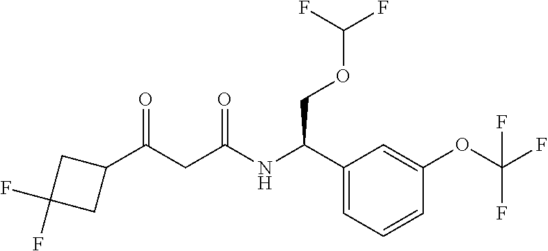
C1=C(OC(F)(F)F)C=CC=C1C(NC(CC(C1CC(F)(F)C1)=O)=O)COC(F)F
